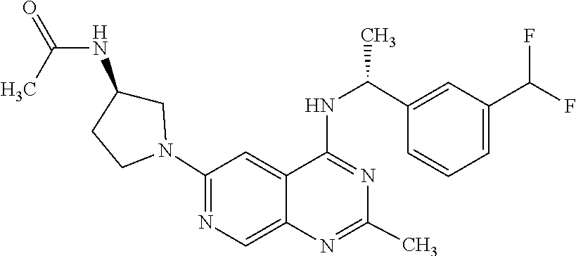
N1=C(NC(C2=CC(C(F)F)=CC=C2)C)C2=CC(N3CC(NC(=O)C)CC3)=NC=C2N=C1C
